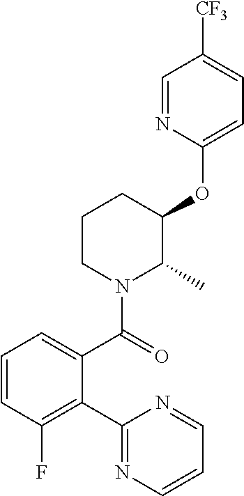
C1=CC(F)=C(C2=NC=CC=N2)C(C(=O)N2C(C)C(OC3=CC=C([CF3])C=N3)CCC2)=C1
